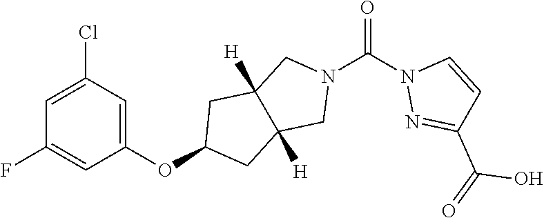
ClC1=CC(F)=CC(OC2CC3([H])C([H])(C2)CN(C(N2N=C(C(=O)O)C=C2)=O)C3)=C1
